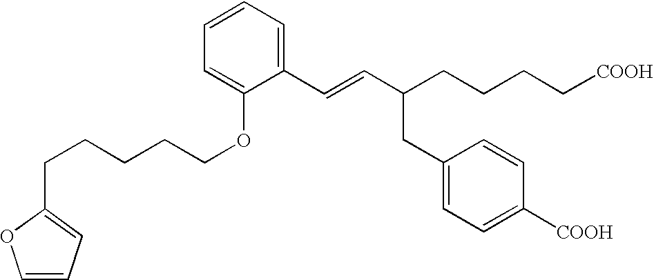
C1(C=CC(CCCC[COOH])CC2=CC=C([COOH])C=C2)=CC=CC=C1OCCCCCC1=CC=CO1
